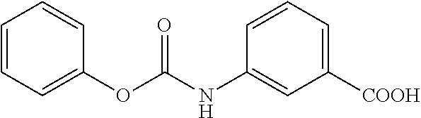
C1=CC=C(OC(NC2=CC([COOH])=CC=C2)=O)C=C1
